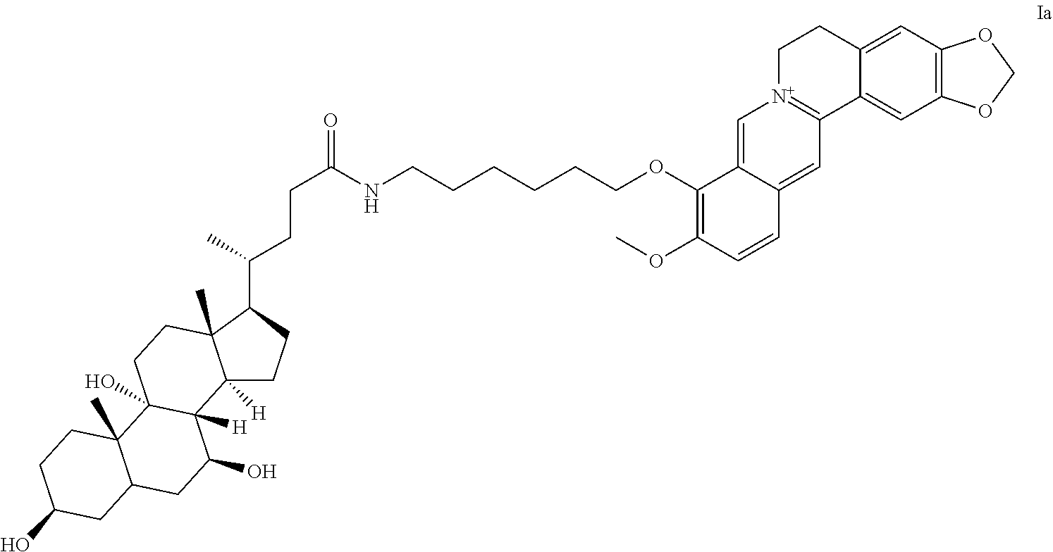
C12([H])CCC(C(CCC(NCCCCCCOC3=C(OC)C=CC4=CC5=[N+](C=C34)CCC3=CC4=C(C=C53)OCO4)=O)C)C1(C)CCC1(O)C2([H])C(O)CC2C1(C)CCC(O)C2
